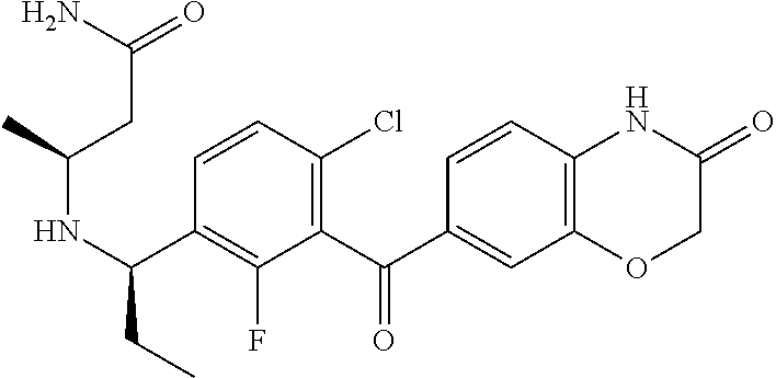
C1=CC(Cl)=C(C(C2=CC3=C(C=C2)NC(=O)CO3)=O)C(F)=C1C(NC(C)CC(=O)N)CC
